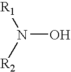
N(O)([R2])[R1]
